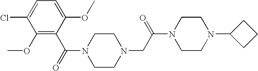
C(N1CCN(CC(N2CCN(C3CCC3)CC2)=O)CC1)(=O)C1=C(OC)C(Cl)=CC=C1OC
